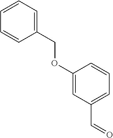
C1(COC2=CC(C=O)=CC=C2)=CC=CC=C1
